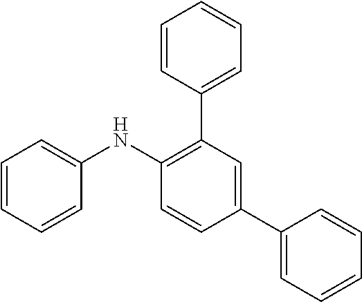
C1=CC=CC(NC2=C(C3=CC=CC=C3)C=C(C3=CC=CC=C3)C=C2)=C1
